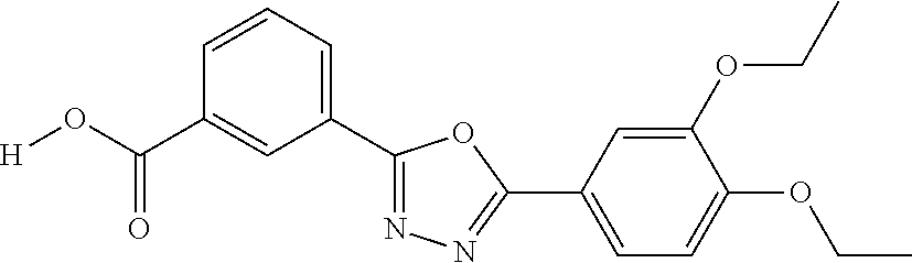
[H]OC(=O)C1=CC(C2=NN=C(C3=CC=C(OCC)C(OCC)=C3)O2)=CC=C1
